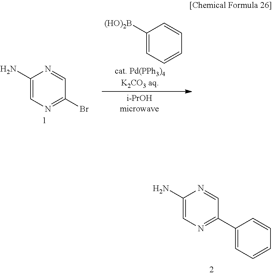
C1(N)=CN=C(C2=CC=CC=C2)C=N1.C1(N)=CN=C(Br)C=N1.C1([(HO)2B])=CC=CC=C1
